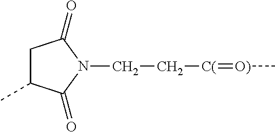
C1C(C)C(=O)N(CC[C(]=[O)]C)C1=O
